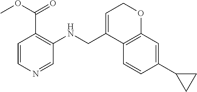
C1(C2CC2)=CC2=C(C=C1)C(CNC1=C(C(OC)=O)C=CN=C1)=CCO2
